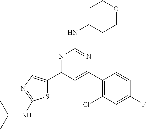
N1=C(C2=CN=C(NC(C)C)S2)C=C(C2=C(Cl)C=C(F)C=C2)N=C1NC1CCOCC1
